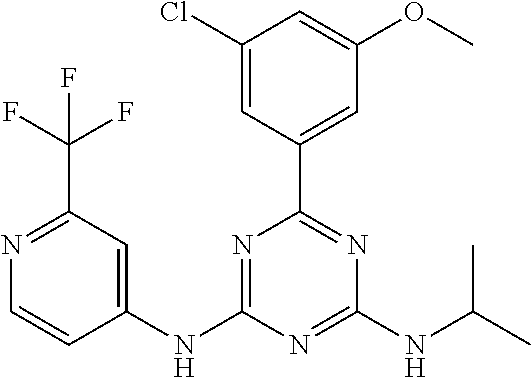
C1(NC2=NC(C3=CC(OC)=CC(Cl)=C3)=NC(NC(C)C)=N2)=CC(C(F)(F)F)=NC=C1
